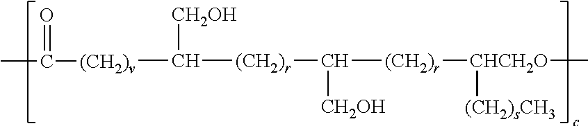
C([(CH2)r]C([CH2OH])[(CH2)r][CHCH2O]([(CH2)sCH3])C)([(CH2)v]C(=O)C)[CH2OH]
